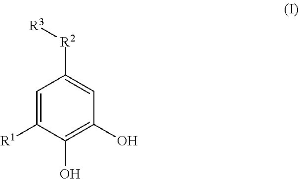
C1=C([R1])C(O)=C(O)C=C1[R2][R3]
